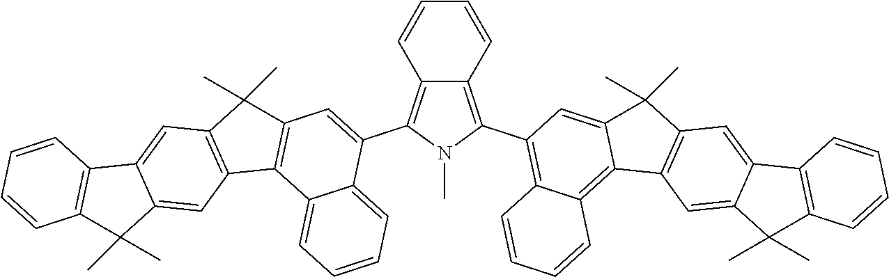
C12=C(C3=C4C(=C5C(=C3)C(C)(C)C3=C5C=C5C(=C3)C3=C(C5(C)C)C=CC=C3)C=CC=C4)N(C)C(C3=CC4=C(C5=CC=CC=C35)C3=C(C4(C)C)C=C4C(=C3)C(C)(C)C3=C4C=CC=C3)=C1C=CC=C2
